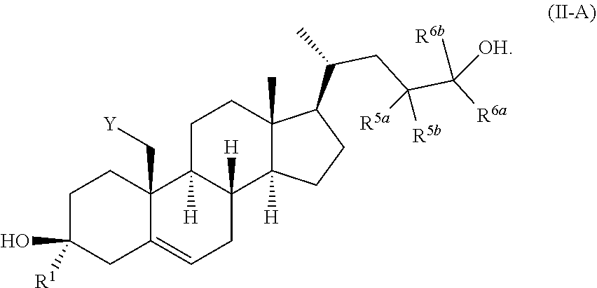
C1C(O)([R1])CC2=CCC3([H])C([H])(C2(C[Y])C1)CCC1(C)C3([H])CCC1C(C)CC(C([R6a])([R6b])[OH])([R5b])[R5a]
